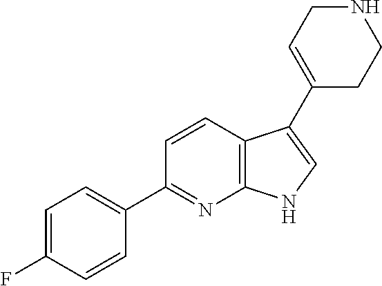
C12=C(C=CC(C3=CC=C(F)C=C3)=N1)C(C1=CCNCC1)=CN2
